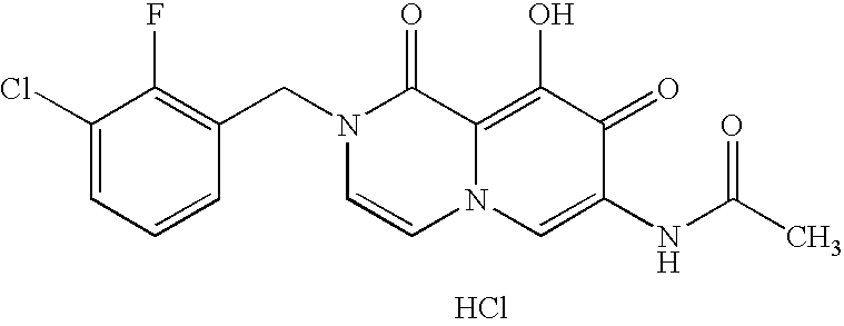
C1(CN2C=CN3C(=C(O)C(=O)C(NC(C)=O)=C3)C2=O)=C(F)C(Cl)=CC=C1.Cl
